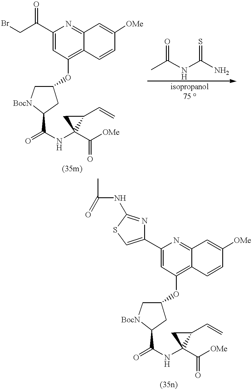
C1=C(C(=O)CBr)N=C2C(=C1OC1CC(C(=O)NC3(C([OMe])=O)C(C=C)C3)[BocN]C1)C=CC([OMe])=C2.CC(NC(N)=S)=O.C1=C(C2=CSC(NC(C)=O)=N2)N=C2C(=C1OC1CC(C(=O)NC3(C([OMe])=O)C(C=C)C3)[BocN]C1)C=CC([OMe])=C2
